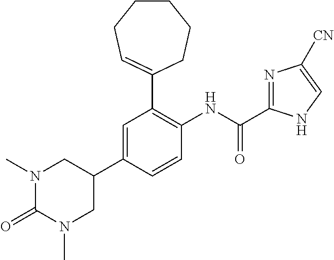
N1(C)C(=O)N(C)CC(C2=CC(C3=CCCCCC3)=C(NC(=O)C3=NC([CN])=CN3)C=C2)C1
